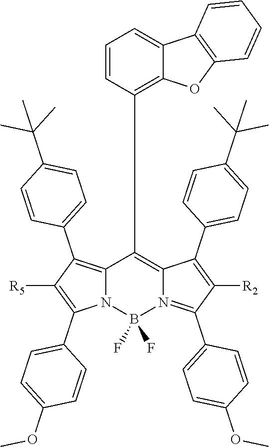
C12=C(C3=CC=C(C(C)(C)C)C=C3)C([R5])=C(C3=CC=C(OC)C=C3)N1B(F)(F)N1=C(C3=CC=C(OC)C=C3)C([R2])=C(C3=CC=C(C(C)(C)C)C=C3)C1=C2C1=C2C(=CC=C1)C1=C(O2)C=CC=C1
